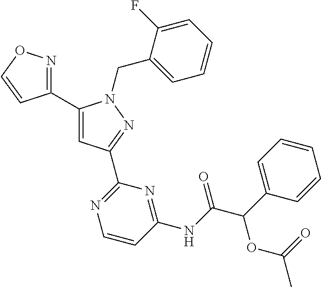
C1(C2=NOC=C2)=CC(C2=NC=CC(NC(=O)C(C3=CC=CC=C3)OC(C)=O)=N2)=NN1CC1=CC=CC=C1F
